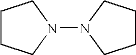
N1(N2CCCC2)CCCC1
